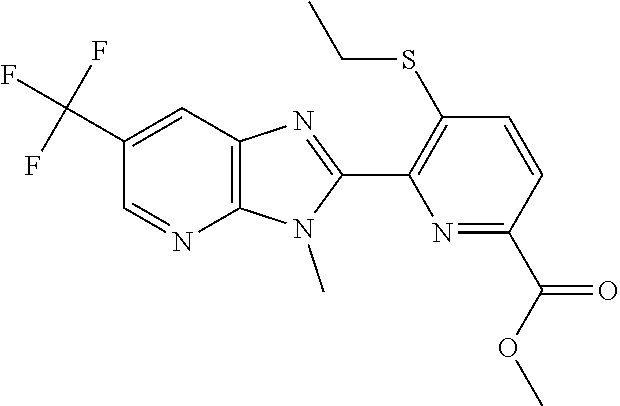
C12=C(C=C(C(F)(F)F)C=N1)N=C(C1=C(SCC)C=CC(C(OC)=O)=N1)N2C
